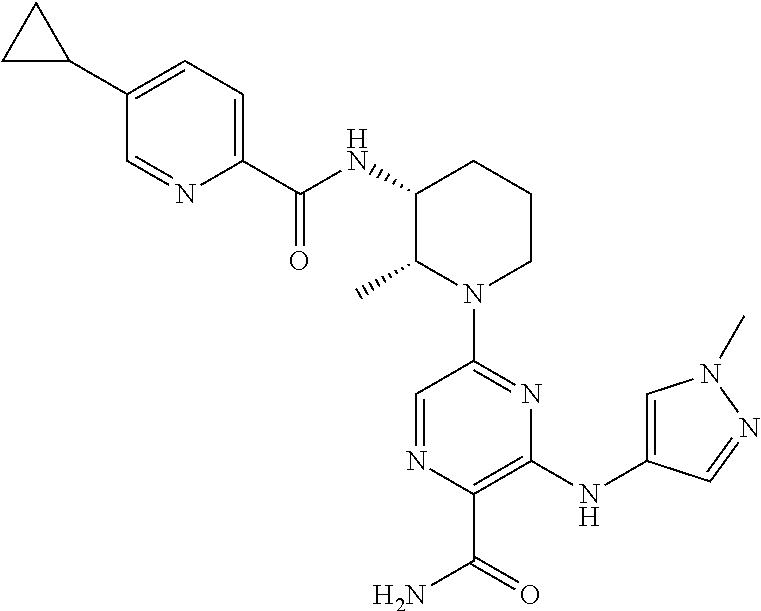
N(C1C(C)N(C2=NC(NC3=CN(C)N=C3)=C(C(=O)N)N=C2)CCC1)C(C1=CC=C(C2CC2)C=N1)=O
